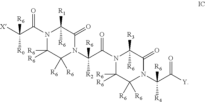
N1(C(=O)C([X])([R6])[R0])C([R6])([R6])C([R6])([R6])N(C(C(=O)N2C([R6])([R6])C([R6])([R6])N(C(C(=O)[Y])([R6])[R4])C(=O)C2([R6])[R3])([R6])[R2])C(=O)C1([R6])[R1]
